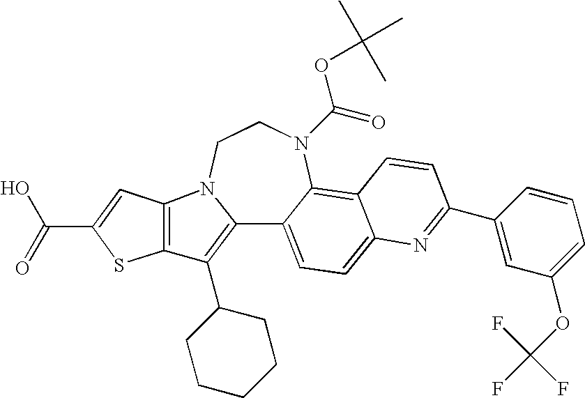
C12=C(C3CCCCC3)C3=C(N1CCN(C(=O)OC(C)(C)C)C1=C4C(=CC=C21)N=C(C1=CC(OC(F)(F)F)=CC=C1)C=C4)C=C(C(O)=O)S3
